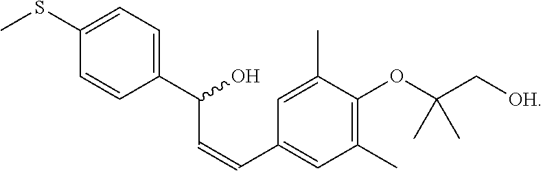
C1(C(O)C=CC2=CC(C)=C(OC(C[OH])(C)C)C(C)=C2)=CC=C(SC)C=C1
